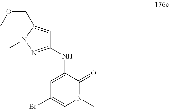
BrC1=CN(C)C(=O)C(NC2=NN(C)C(COC)=C2)=C1
